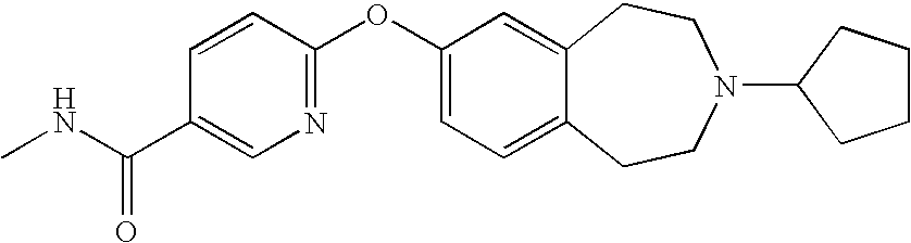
C1(OC2=NC=C(C(NC)=O)C=C2)=CC=C2C(=C1)CCN(C1CCCC1)CC2
